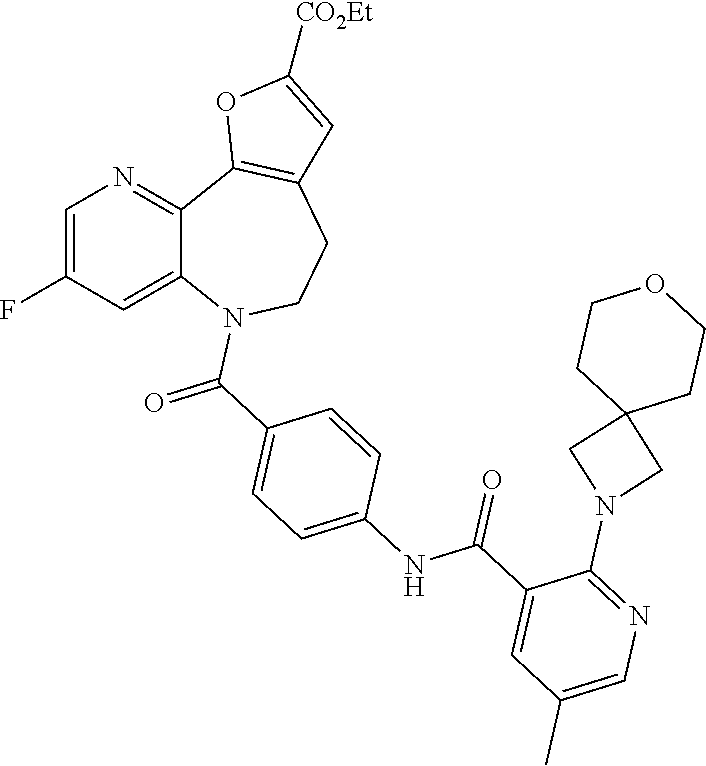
C1=C(F)C=C2C(=N1)C1=C(CCN2C(C2=CC=C(NC(C3=CC(C)=CN=C3N3CC4(C3)CCOCC4)=O)C=C2)=O)C=C([CO2Et])O1
